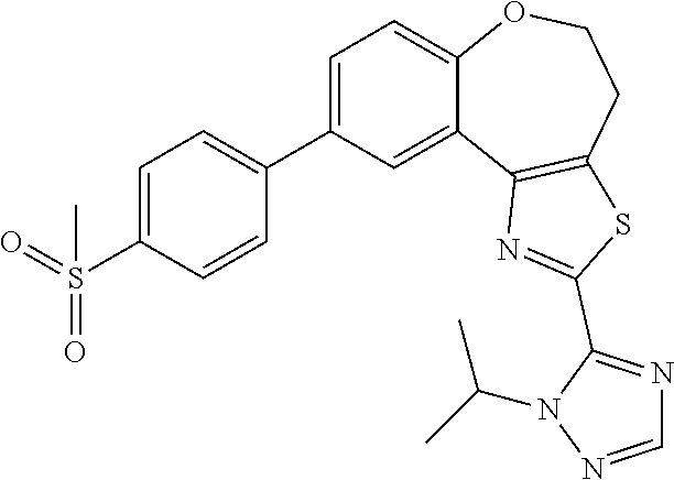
C1=C(C2=CC=C(S(=O)(=O)C)C=C2)C=C2C(=C1)OCCC1=C2N=C(C2=NC=NN2C(C)C)S1
